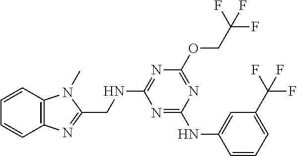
C12=C(C=CC=C1)N(C)C(CNC1=NC(OCC(F)(F)F)=NC(NC3=CC(C(F)(F)F)=CC=C3)=N1)=N2
